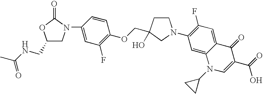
C1(CNC(C)=O)CN(C2=CC(F)=C(OCC3(O)CCN(C4=C(F)C=C5C(=C4)N(C4CC4)C=C(C(=O)O)C5=O)C3)C=C2)C(=O)O1
